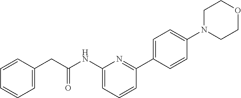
C1=CC(CC(NC2=CC=CC(C3=CC=C(N4CCOCC4)C=C3)=N2)=O)=CC=C1
